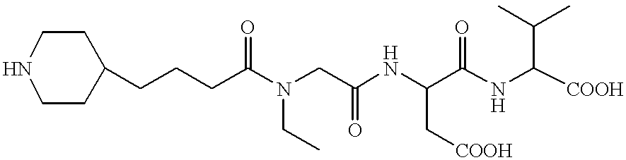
C1(CCCC(N(CC(NC(C(NC([COOH])C(C)C)=O)C[COOH])=O)CC)=O)CCNCC1
